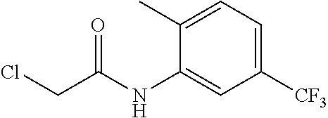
C1([CF3])=CC=C(C)C(NC(CCl)=O)=C1
